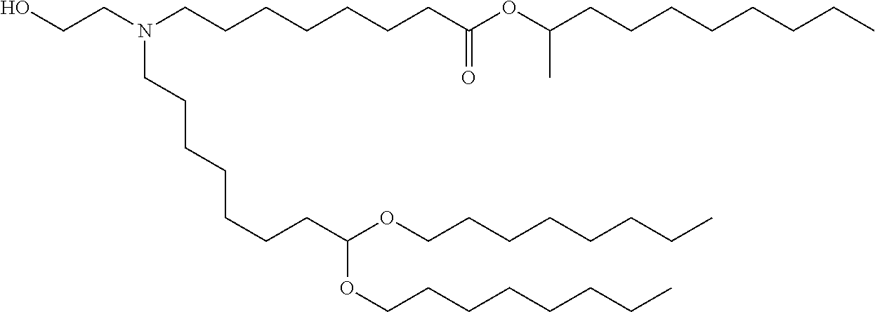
C(CCC)CCCCOC(OCCCCCCCC)CCCCCCCN(CCCCCCCC(OC(C)CCCCCCCC)=O)CCO
